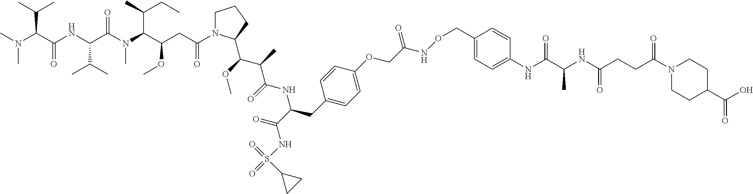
CN(C(C(NC(C(N(C(C(CC(N1CCCC1C(OC)C(C)C(=O)NC(CC1=CC=C(OCC(NOCC2=CC=C(NC(C(NC(CCC(N3CCC(C(O)=O)CC3)=O)=O)C)=O)C=C2)=O)C=C1)C(=O)NS(=O)(=O)C1CC1)=O)OC)C(C)CC)C)=O)C(C)C)=O)C(C)C)C
